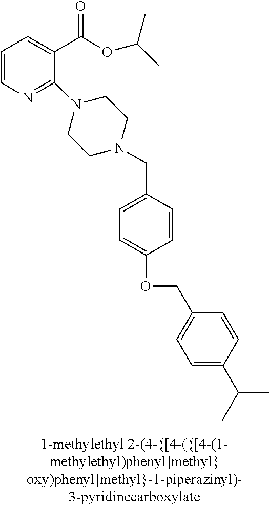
C1=CN=C(N2CCN(CC3=CC=C(OCC4=CC=C(C(C)C)C=C4)C=C3)CC2)C(C(OC(C)C)=O)=C1
